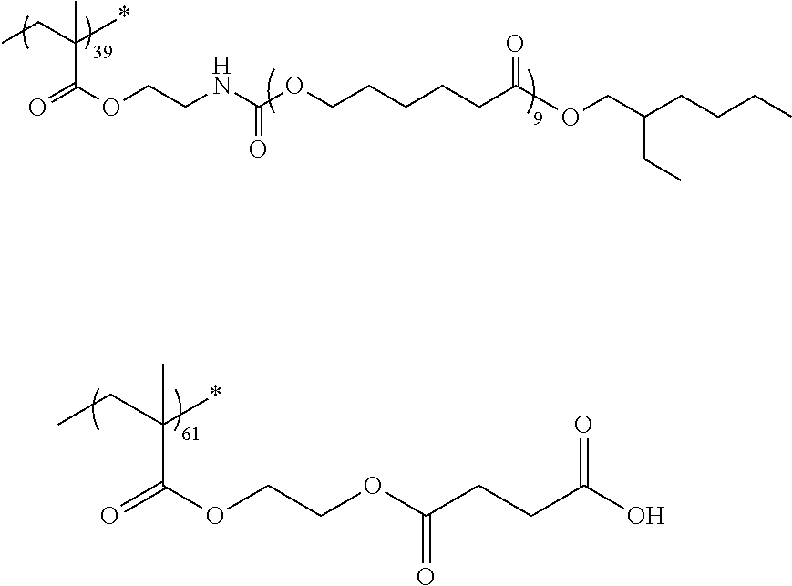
O=C(OCCNC(OCCCCCC(OCC(CCCC)CC)=O)=O)C(CC)(*)C.O=C(OCCOC(CCC(O)=O)=O)C(CC)(*)C
